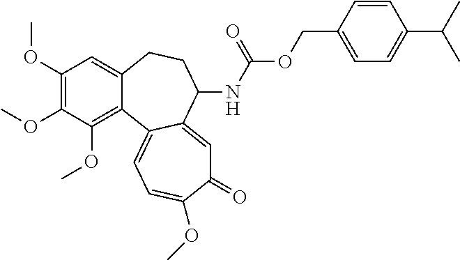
C1(OC)=C(OC)C(OC)=C2C(=C1)CCC(NC(OCC1=CC=C(C(C)C)C=C1)=O)C1=CC(=O)C(OC)=CC=C21
